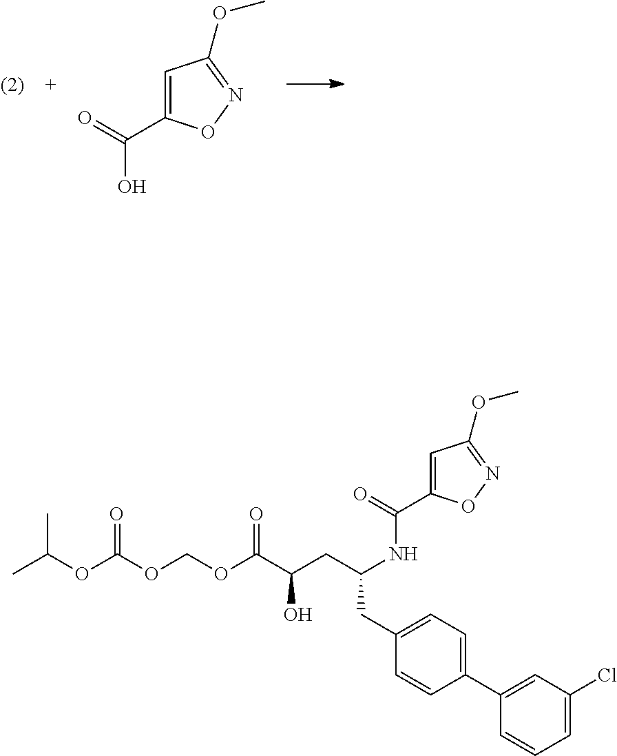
C1=C(C(=O)O)ON=C1OC.C1=C(C(=O)NC(CC(C(OCOC(OC(C)C)=O)=O)O)CC2=CC=C(C3=CC(Cl)=CC=C3)C=C2)ON=C1OC
